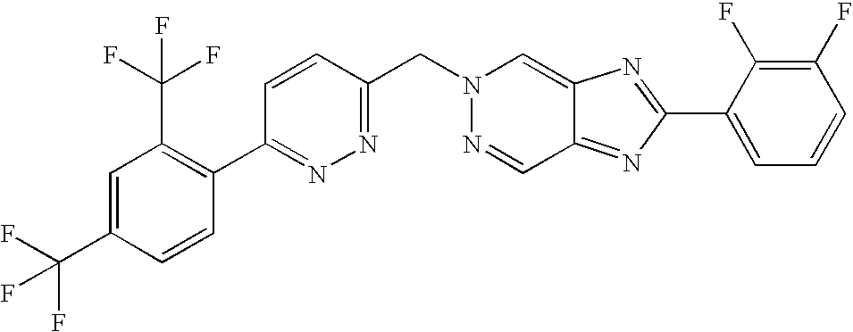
C1=CC(CN2N=CC3=NC(C4=CC=CC(F)=C4F)=NC3=C2)=NN=C1C1=C(C(F)(F)F)C=C(C(F)(F)F)C=C1
